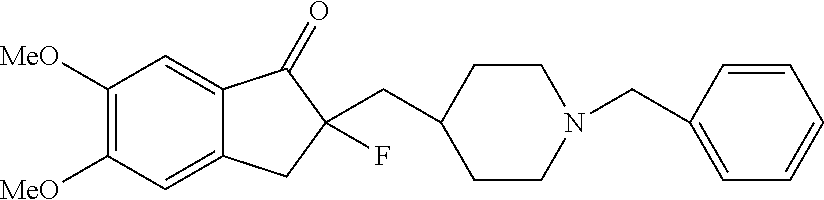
C1([MeO])=C([MeO])C=C2C(=C1)C(=O)C(CC1CCN(CC3=CC=CC=C3)CC1)(F)C2
